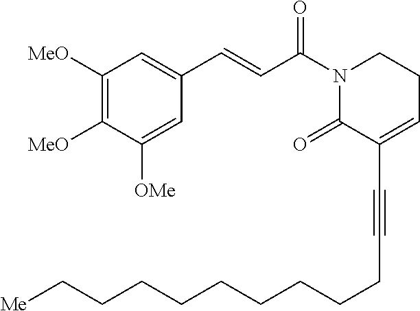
C1([MeO])=C([MeO])C([OMe])=CC(C=CC(N2C(=O)C(C#CCCCCCCCCC[Me])=CCC2)=O)=C1
